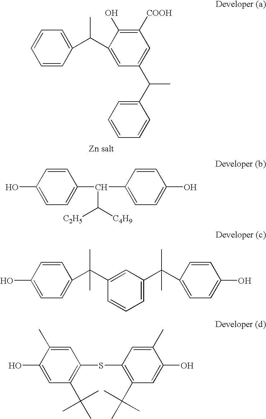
C1=CC(C(C2=CC(C(C3=CC=CC=C3)C)=CC([COOH])=C2O)C)=CC=C1.C1=CC(O)=CC=C1C(C1=CC=C(O)C=C1)C([C2H5])[C4H9].OC1=CC=C(C(C2=CC(C(C3=CC=C(O)C=C3)(C)C)=CC=C2)(C)C)C=C1.C1=C(C)C(O)=CC(C(C)(C)C)=C1SC1=C(C(C)(C)C)C=C(O)C(C)=C1
